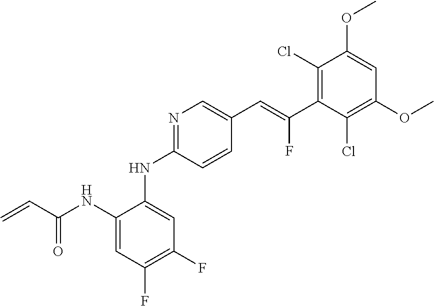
N1=C(NC2=CC(F)=C(F)C=C2NC(C=C)=O)C=CC(C=C(C2=C(Cl)C(OC)=CC(OC)=C2Cl)F)=C1
